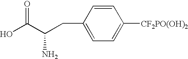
OC(C(CC1=CC=C([CF2PO(OH)2])C=C1)N)=O
